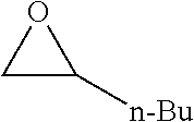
C1C([n-Bu])O1
